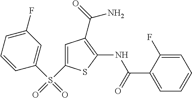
C1(F)=CC=CC(S(C2=CC(C(N)=O)=C(NC(C3=CC=CC=C3F)=O)S2)(=O)=O)=C1
